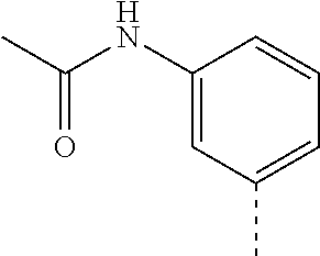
C1(NC(C)=O)=CC(C)=CC=C1
